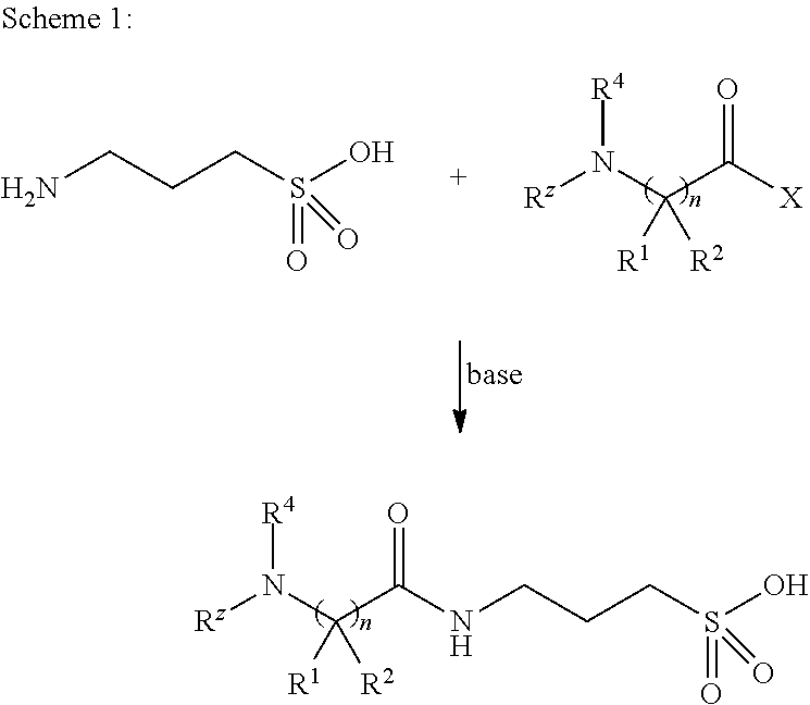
[Rz]N(C(C(=O)NCCCS(O)(=O)=O)([R1])[R2])[R4].[Rz]N(C(C([X])=O)([R1])[R2])[R4].NCCCS(O)(=O)=O
